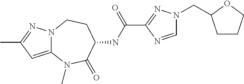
C12=CC(C)=NN1CCC(NC(=O)C1=NN(CC3CCCO3)C=N1)C(=O)N2C
